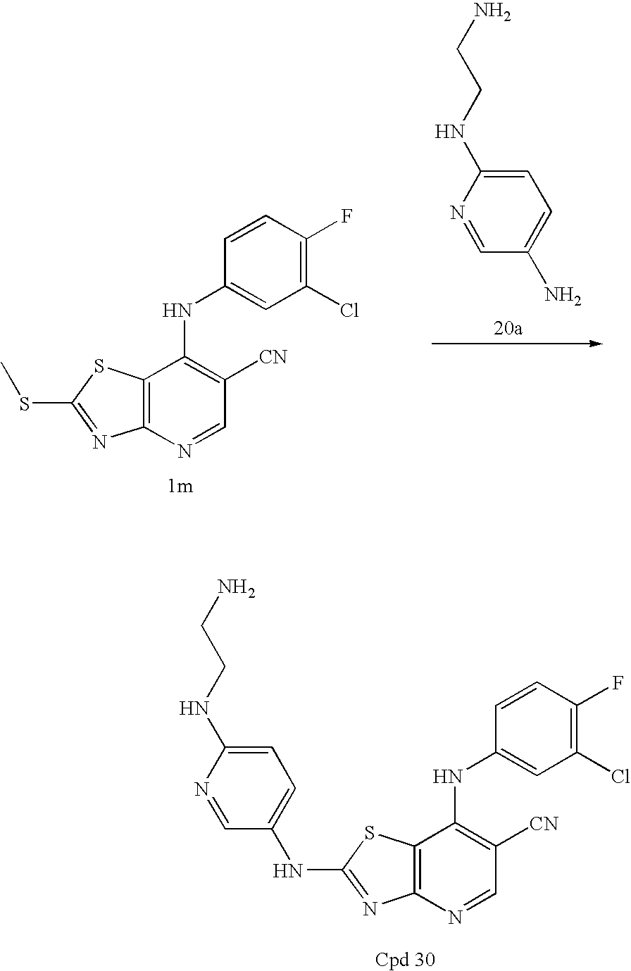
C12=C(N=CC([CN])=C1NC1=CC(Cl)=C(F)C=C1)N=C(SC)S2.C1=C(NCCN)N=CC(N)=C1.C12=C(N=CC([CN])=C1NC1=CC(Cl)=C(F)C=C1)N=C(NC1=CC=C(NCCN)N=C1)S2
